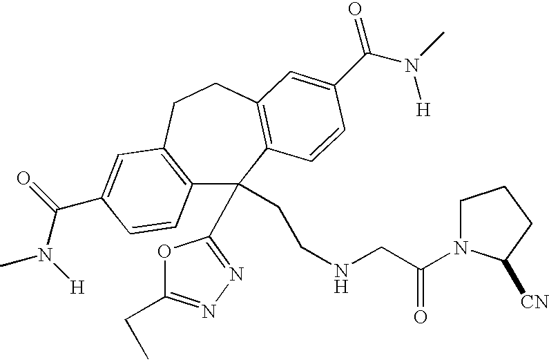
C12=C(CCC3=C(C1(CCNCC(=O)N1CCCC1[CN])C1=NN=C(CC)O1)C=CC(C(=O)N([H])C)=C3)C=C(C(N(C)[H])=O)C=C2
